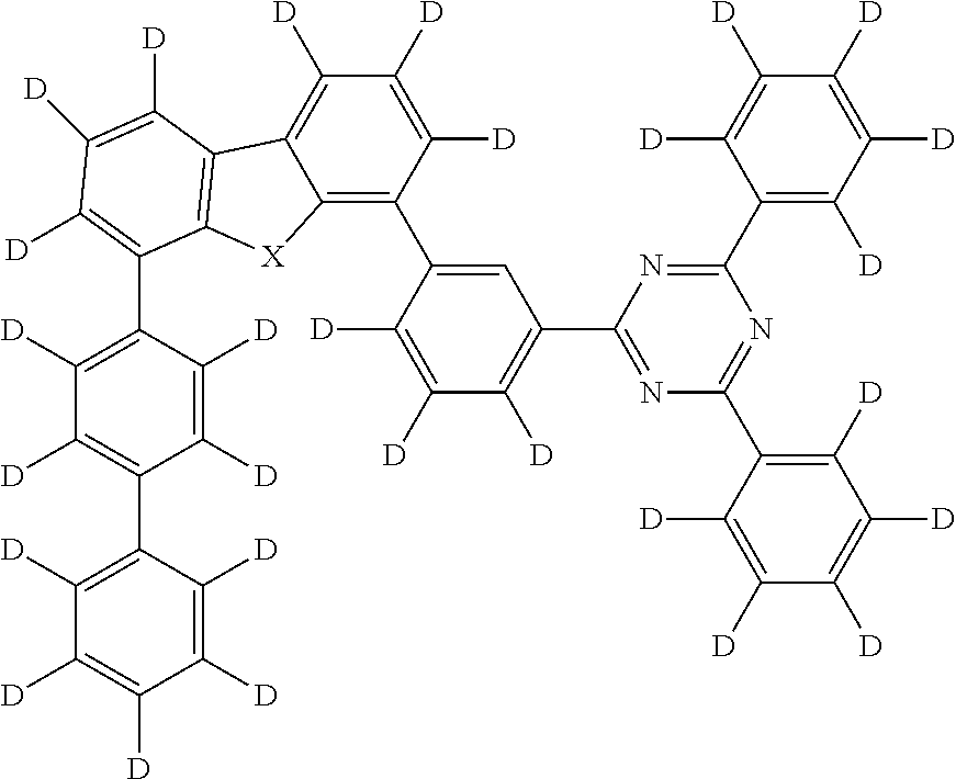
C1(C2=CC(C3=NC(C4=C([D])C([D])=C([D])C([D])=C4[D])=NC(C4=C([D])C([D])=C([D])C([D])=C4[D])=N3)=C([D])C([D])=C2[D])=C2C(=C([D])C([D])=C1[D])C1=C([X]2)C(C2=C([D])C([D])=C(C3=C([D])C([D])=C([D])C([D])=C3[D])C([D])=C2[D])=C([D])C([D])=C1[D]
